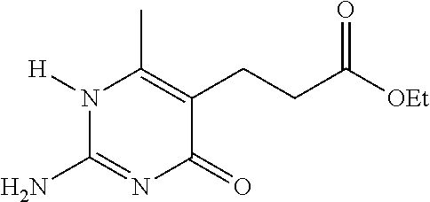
N1([H])C(N)=NC(=O)C(CCC([OEt])=O)=C1C
